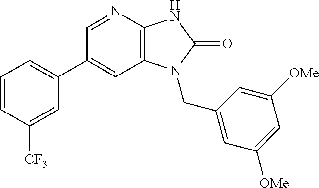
C1(C2=CC=CC([CF3])=C2)=CC2=C(N=C1)NC(=O)N2CC1=CC([OMe])=CC([OMe])=C1
